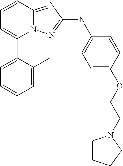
C1=CC2=NC(NC3=CC=C(OCCN4CCCC4)C=C3)=NN2C(C2=CC=CC=C2C)=C1
